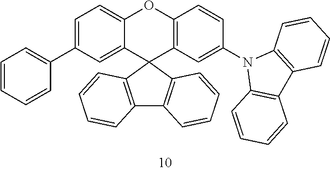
C1=C(C2=CC=CC=C2)C=C2C(=C1)OC1=C(C23C2=C(C4=C3C=CC=C4)C=CC=C2)C=C(N2C3=C(C4=C2C=CC=C4)C=CC=C3)C=C1
